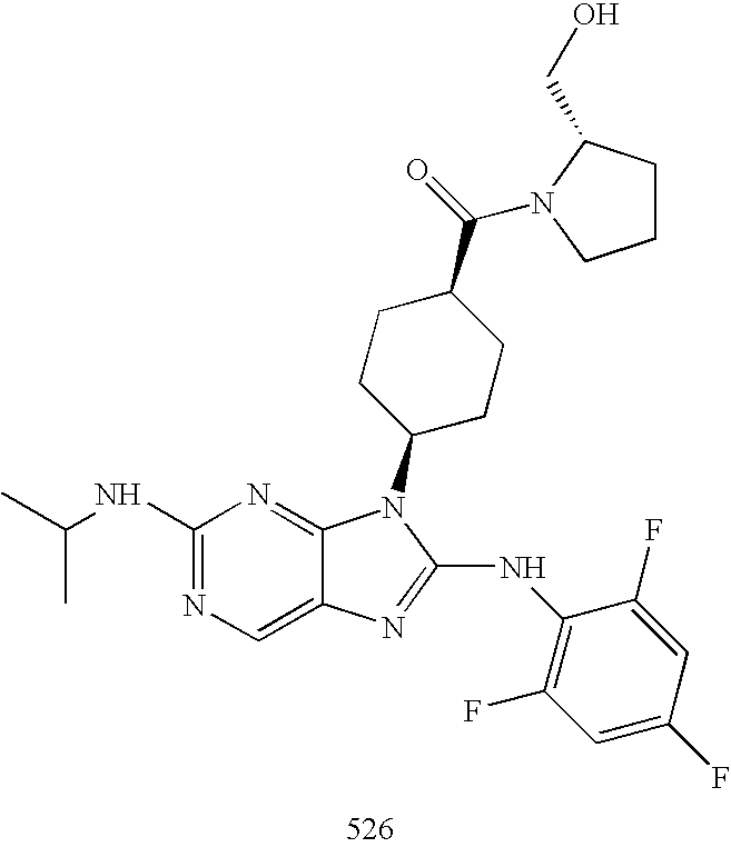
C1(NC(C)C)=NC=C2C(=N1)N(C1CCC(C(=O)N3C(CO)CCC3)CC1)C(NC1=C(F)C=C(F)C=C1F)=N2
